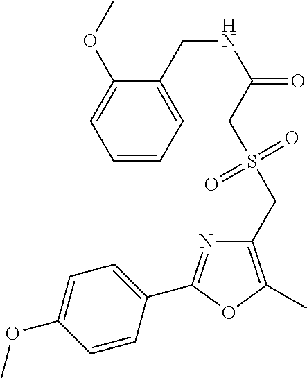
C1=CC(C2=NC(CS(=O)(=O)CC(=O)NCC3=CC=CC=C3OC)=C(C)O2)=CC=C1OC
